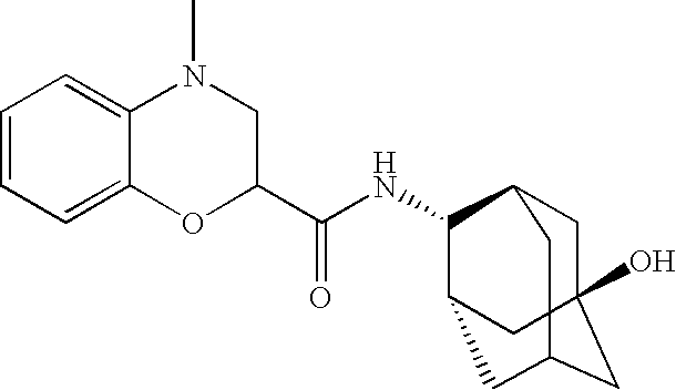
C1=CC=C2C(=C1)N(C)CC(C(NC1C3CC4CC(O)(CC1C4)C3)=O)O2
